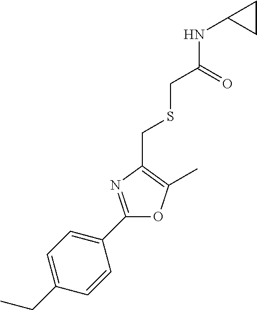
C1(C2=CC=C(CC)C=C2)=NC(CSCC(NC2CC2)=O)=C(C)O1
